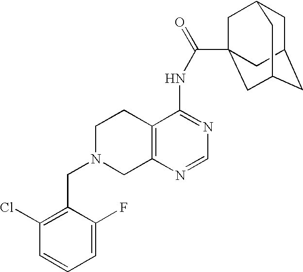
C1N(CC2=C(Cl)C=CC=C2F)CC2=C(C1)C(NC(=O)C13CC4CC(CC(C1)C4)C3)=NC=N2
